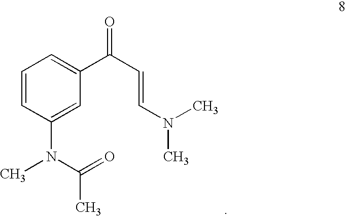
C1=CC(N(C(=O)C)C)=CC(C(C=CN(C)C)=O)=C1
